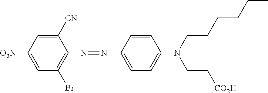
C1([CN])=CC([O2N])=CC(Br)=C1N=NC1=CC=C(N(CCCCCC)CC[CO2H])C=C1
